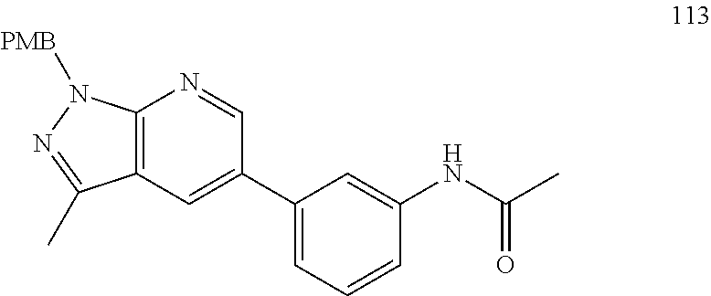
C12=C(C=C(C3=CC=CC(NC(=O)C)=C3)C=N1)C(C)=NN2[PMB]
